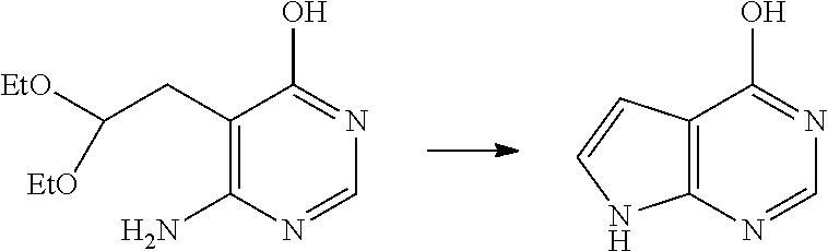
C1(CC([EtO])[EtO])=C(N)N=CN=C1O.C12=C(N=CN=C1O)NC=C2
